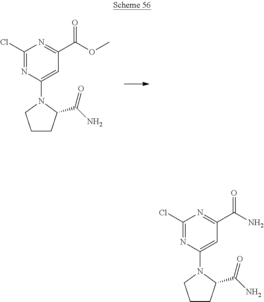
C1CC(C(N)=O)N(C2=CC(C(=O)OC)=NC(Cl)=N2)C1.C1CC(C(N)=O)N(C2=CC(C(=O)N)=NC(Cl)=N2)C1
